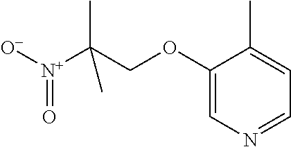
[O-][N+](=O)C(COC1=CN=CC=C1C)(C)C
